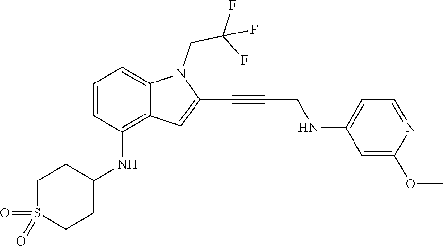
C1=C(OC)N=CC=C1NCC#CC1=CC2=C(NC3CCS(=O)(=O)CC3)C=CC=C2N1CC(F)(F)F
